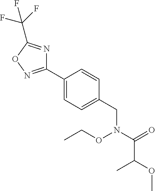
C1(C2=NOC(C(F)(F)F)=N2)=CC=C(CN(C(=O)C(C)OC)OCC)C=C1
